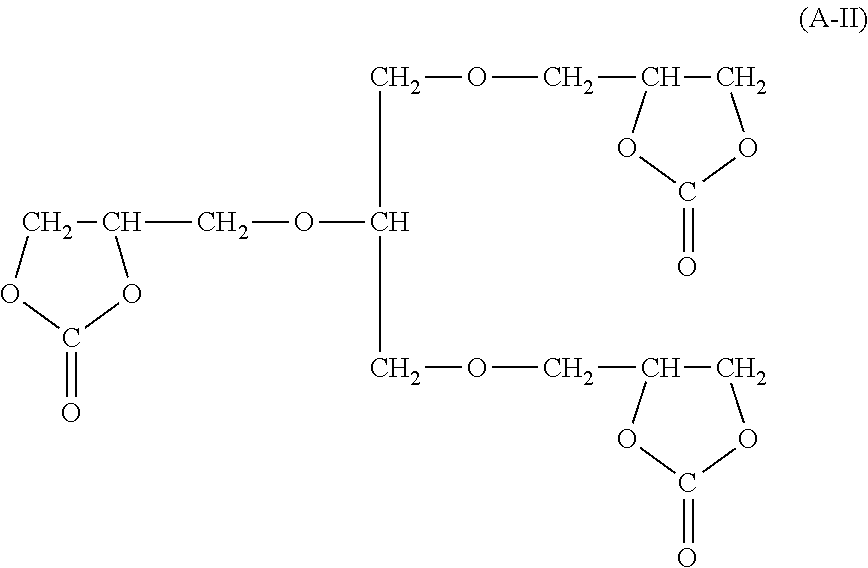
C1(COC(COCC2COC(=O)O2)COCC2COC(=O)O2)COC(=O)O1
